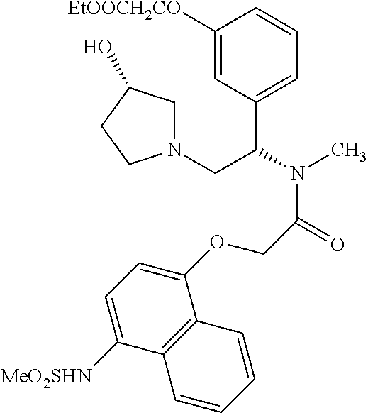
C1([EtOOCH2CO])=CC(C(N(C)C(=O)COC2=CC=C([MeO2SHN])C3=C2C=CC=C3)CN2CC(O)CC2)=CC=C1
